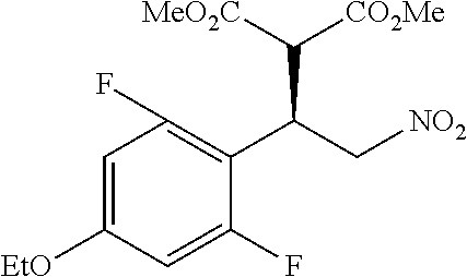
C1=C([EtO])C=C(F)C(C(C[NO2])C([MeO2C])[CO2Me])=C1F
